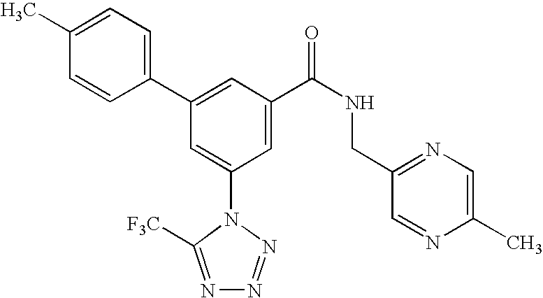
C1(C2=CC(C(NCC3=NC=C(C)N=C3)=O)=CC(N3C([F3C])=NN=N3)=C2)=CC=C(C)C=C1
